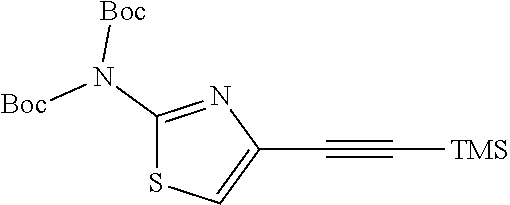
C1(C#C[TMS])=CSC(N([Boc])[Boc])=N1
